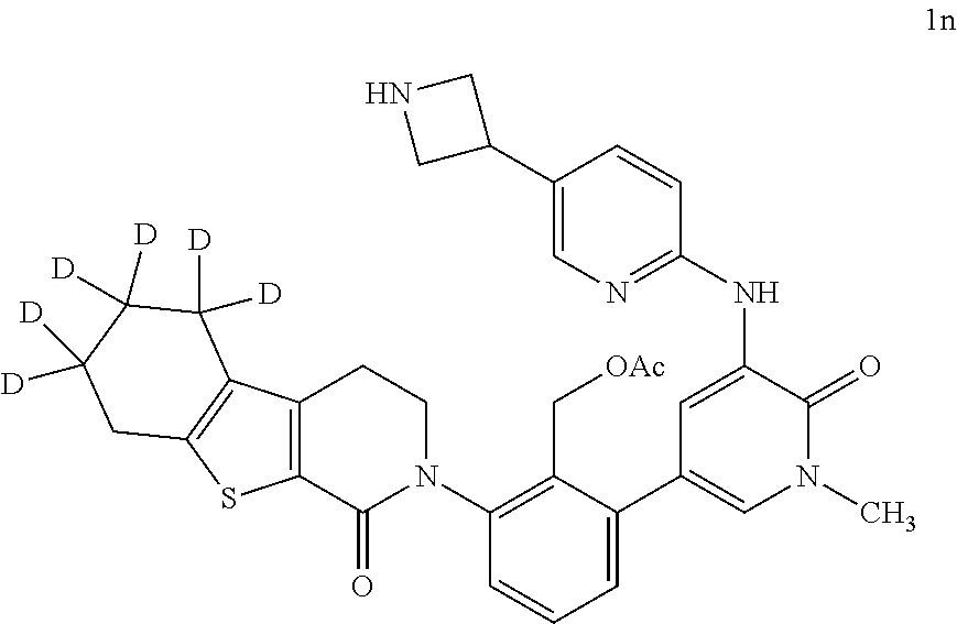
C1(C2=CC=CC(N3CCC4=C(C3=O)SC3=C4C([D])([D])C([D])([D])C([D])([D])C3)=C2C[OAc])=CN(C)C(=O)C(NC2=NC=C(C3CNC3)C=C2)=C1
